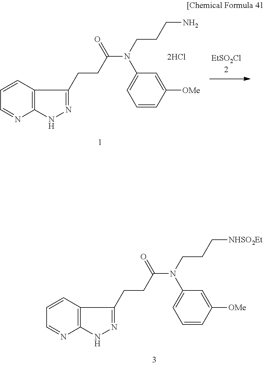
C12=C(C=CC=N1)C(CCC(N(CCCN)C1=CC=CC([OMe])=C1)=O)=NN2.C12=C(C=CC=N1)C(CCC(N(CCC[NHSO2Et])C1=CC=CC([OMe])=C1)=O)=NN2
